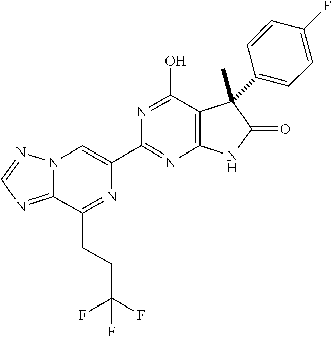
C12=NC=NN1C=C(C1=NC3=C(C(O)=N1)C(C)(C1=CC=C(F)C=C1)C(=O)N3)N=C2CCC(F)(F)F
